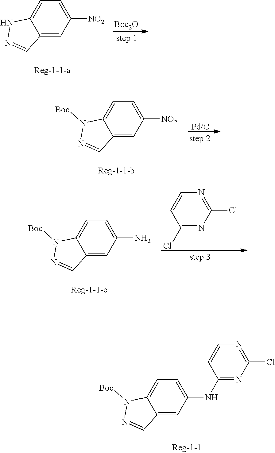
C1=C2C(=CC([NO2])=C1)C=NN2.[Boc2O].C1=C2C(=CC([NO2])=C1)C=NN2[Boc].[Pd/C].C1=C2C(=CC(N)=C1)C=NN2[Boc].C1=CC(Cl)=NC(Cl)=N1.C1=C2C(=CC(NC3=NC(Cl)=NC=C3)=C1)C=NN2[Boc]
